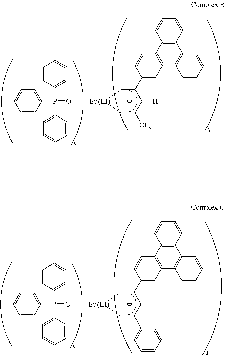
C1(P(C2=CC=CC=C2)(C2=CC=CC=C2)=O[Eu]2CC([CF3])C([H])C(C3=CC4=C(C=C3)C3=C(C5=C4C=CC=C5)C=CC=C3)C2)=CC=CC=C1.C1(P(C2=CC=CC=C2)(C2=CC=CC=C2)=O[Eu]2CC(C3=CC=CC=C3)C([H])C(C3=CC4=C(C=C3)C3=C(C5=C4C=CC=C5)C=CC=C3)C2)=CC=CC=C1
